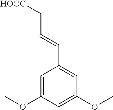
C1=C(OC)C=C(OC)C=C1C=CC[HOOC]
